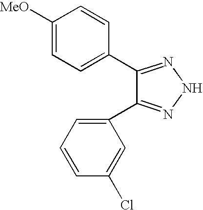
C1([MeO])=CC=C(C2=NNN=C2C2=CC=CC(Cl)=C2)C=C1
